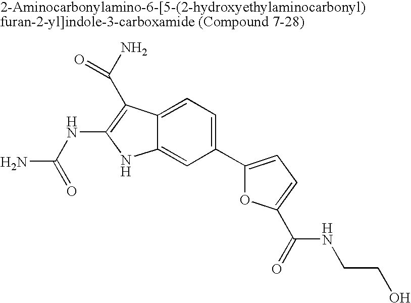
C1(C2=CC=C(C(=O)NCCO)O2)=CC=C2C(=C1)NC(NC(N)=O)=C2C(N)=O
